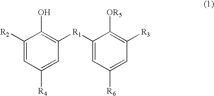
C1([R2])=CC([R4])=CC([R1]C2=CC([R6])=CC([R3])=C2[OR5])=C1O
